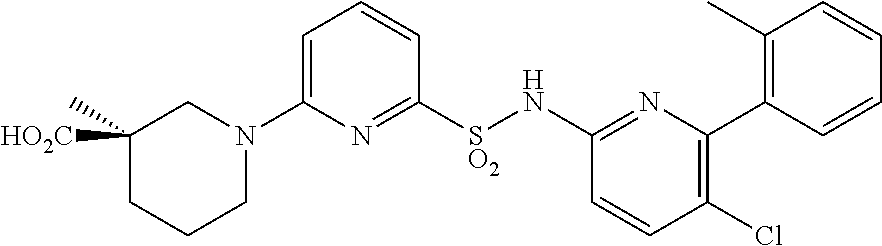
C1=C(N2CC([HO2C])(C)CCC2)N=C([SO2]NC2=NC(C3=C(C)C=CC=C3)=C(Cl)C=C2)C=C1
